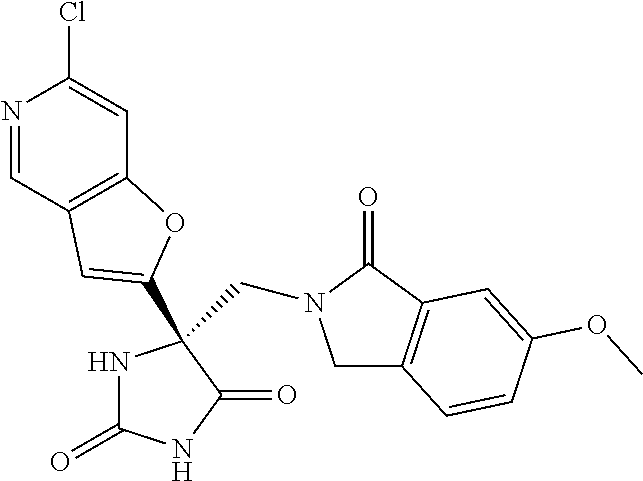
C1C2=C(C(=O)N1CC1(C3=CC4=C(C=C(Cl)N=C4)O3)NC(=O)NC1=O)C=C(OC)C=C2
